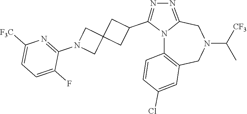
N12C3=C(CN(C([CF3])C)CC1=NN=C2C1CC2(C1)CN(C1=NC([F3C])=CC=C1F)C2)C=C(Cl)C=C3
